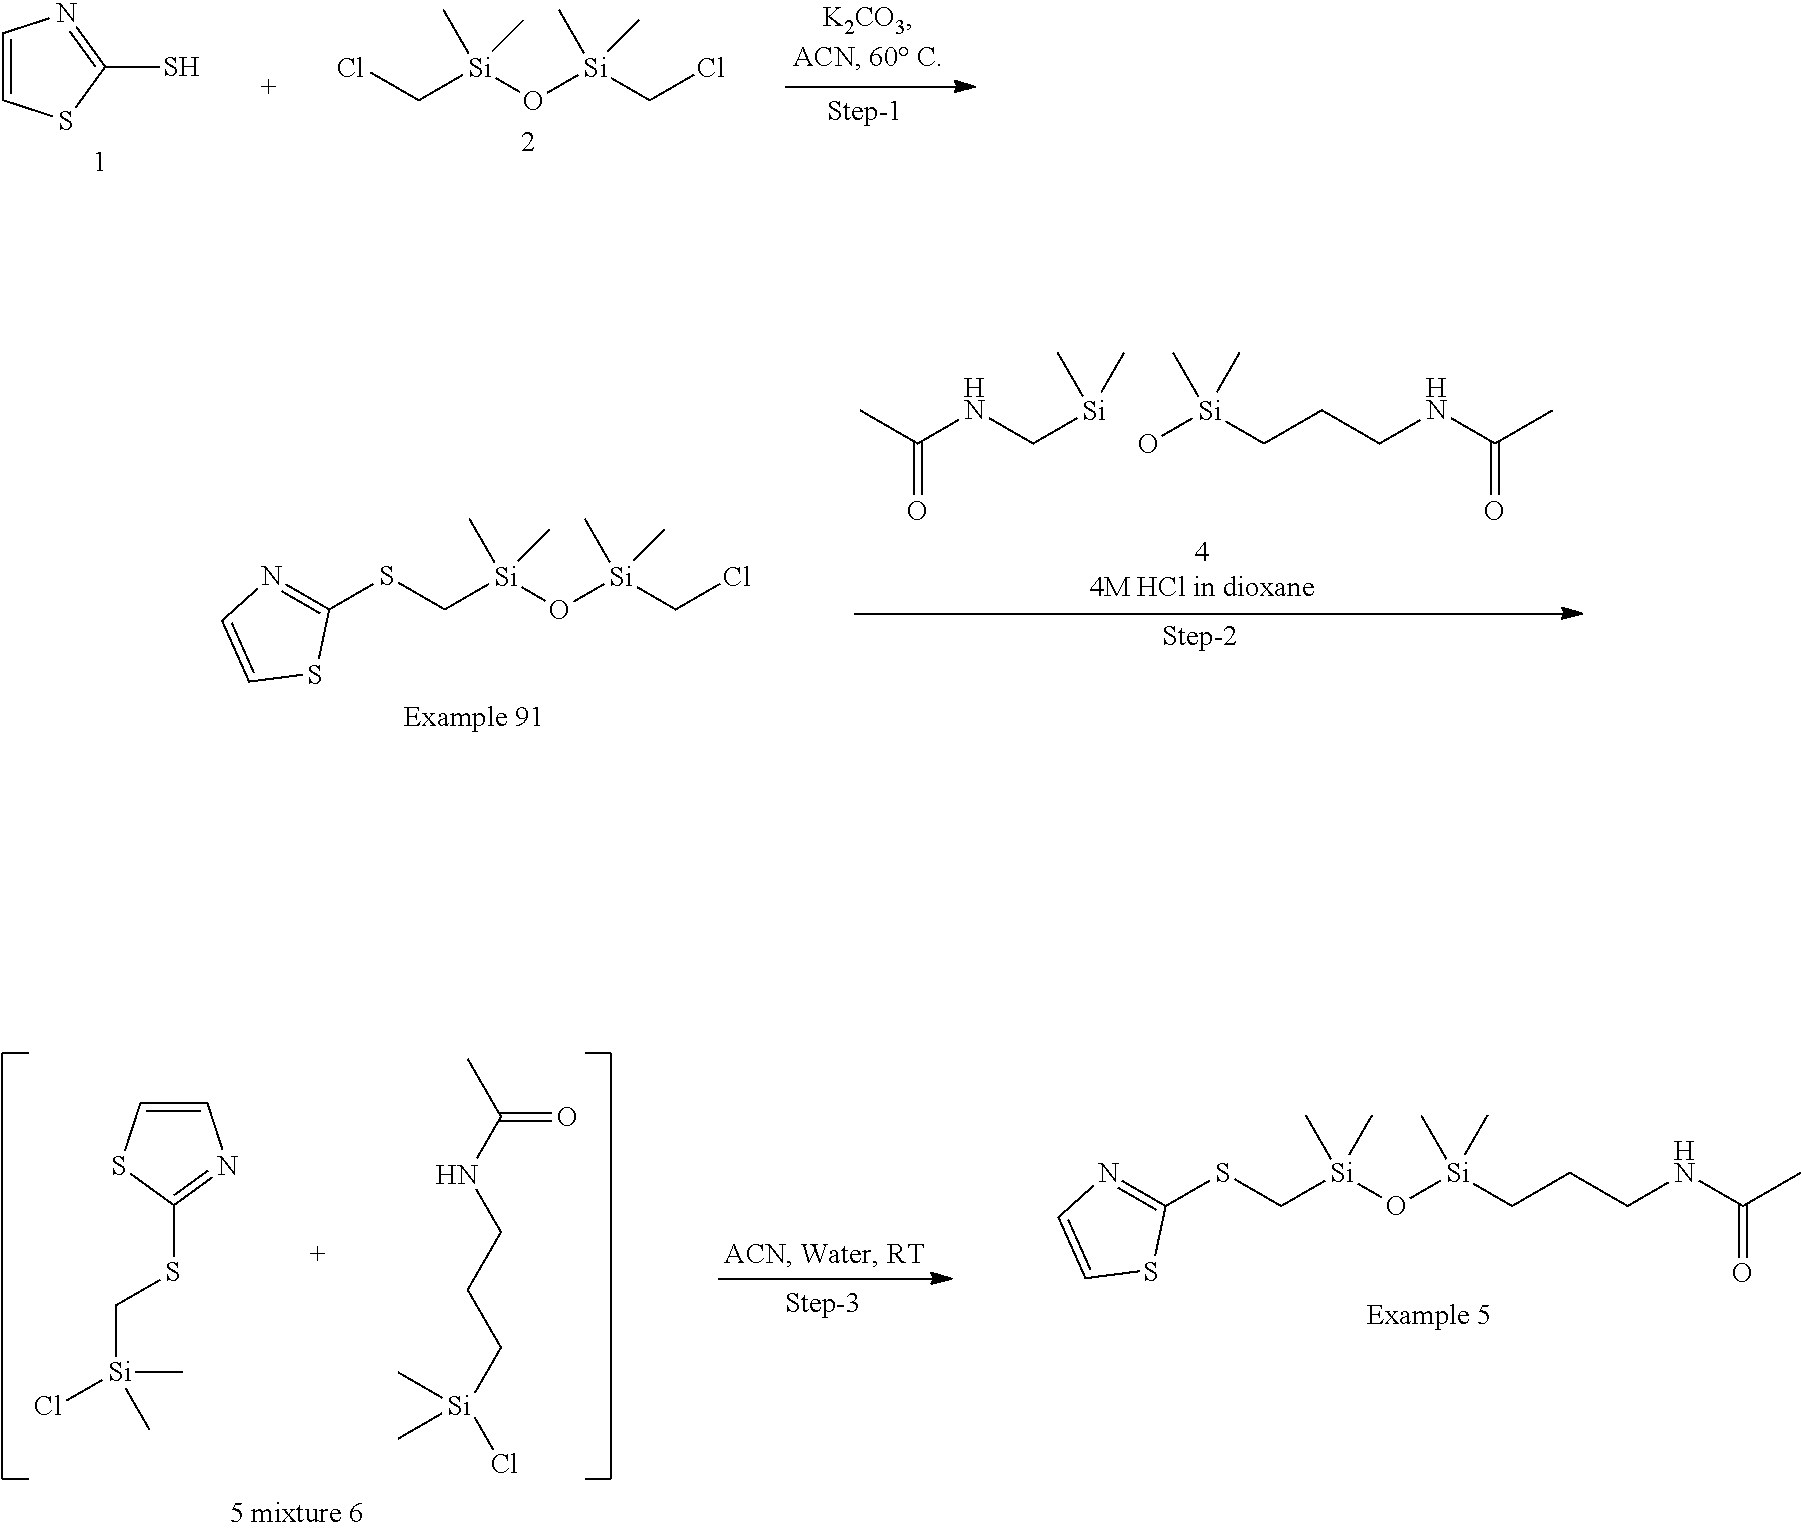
C1=CSC(S)=N1.ClC[Si](O[Si](CCl)(C)C)(C)C.CC(NC[Si](C)C)=O.O[Si](CCCNC(C)=O)(C)C.S(C[Si](O[Si](CCl)(C)C)(C)C)C1=NC=CS1.C1=CSC(SC[Si](Cl)(C)C)=N1.CC(NCCC[Si](Cl)(C)C)=O.N1=C(SC[Si](O[Si](CCCNC(C)=O)(C)C)(C)C)SC=C1
